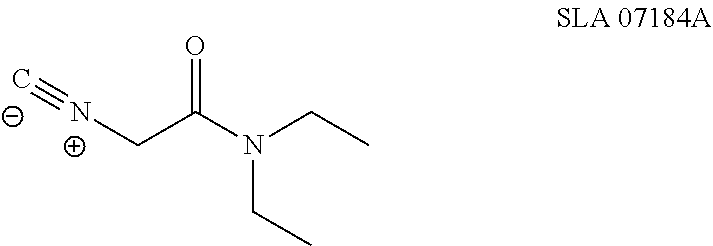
N(CC)(C(C[N+]#[C-])=O)CC
